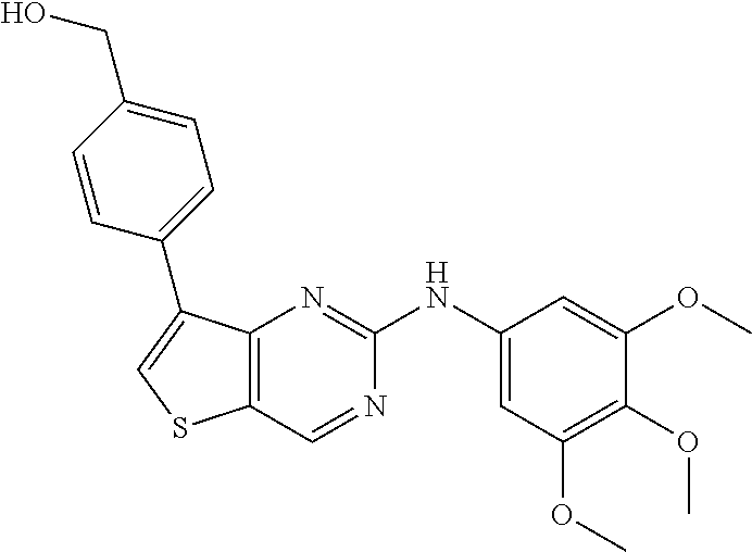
C1=C(OC)C(OC)=C(OC)C=C1NC1=NC2=C(C=N1)SC=C2C1=CC=C(CO)C=C1
